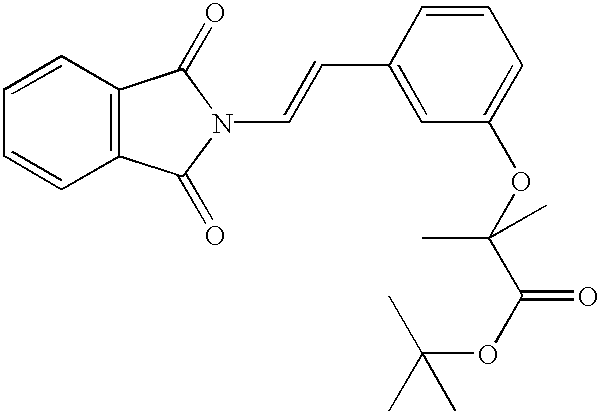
C1=CC=CC2=C1C(=O)N(C=CC1=CC(OC(C(OC(C)(C)C)=O)(C)C)=CC=C1)C2=O
